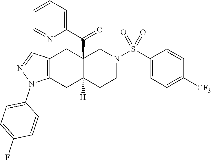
C1=CC=C(C(=O)C23C([H])(CCN(S(C4=CC=C([CF3])C=C4)(=O)=O)C2)CC2=C(C3)C=NN2C2=CC=C(F)C=C2)N=C1
